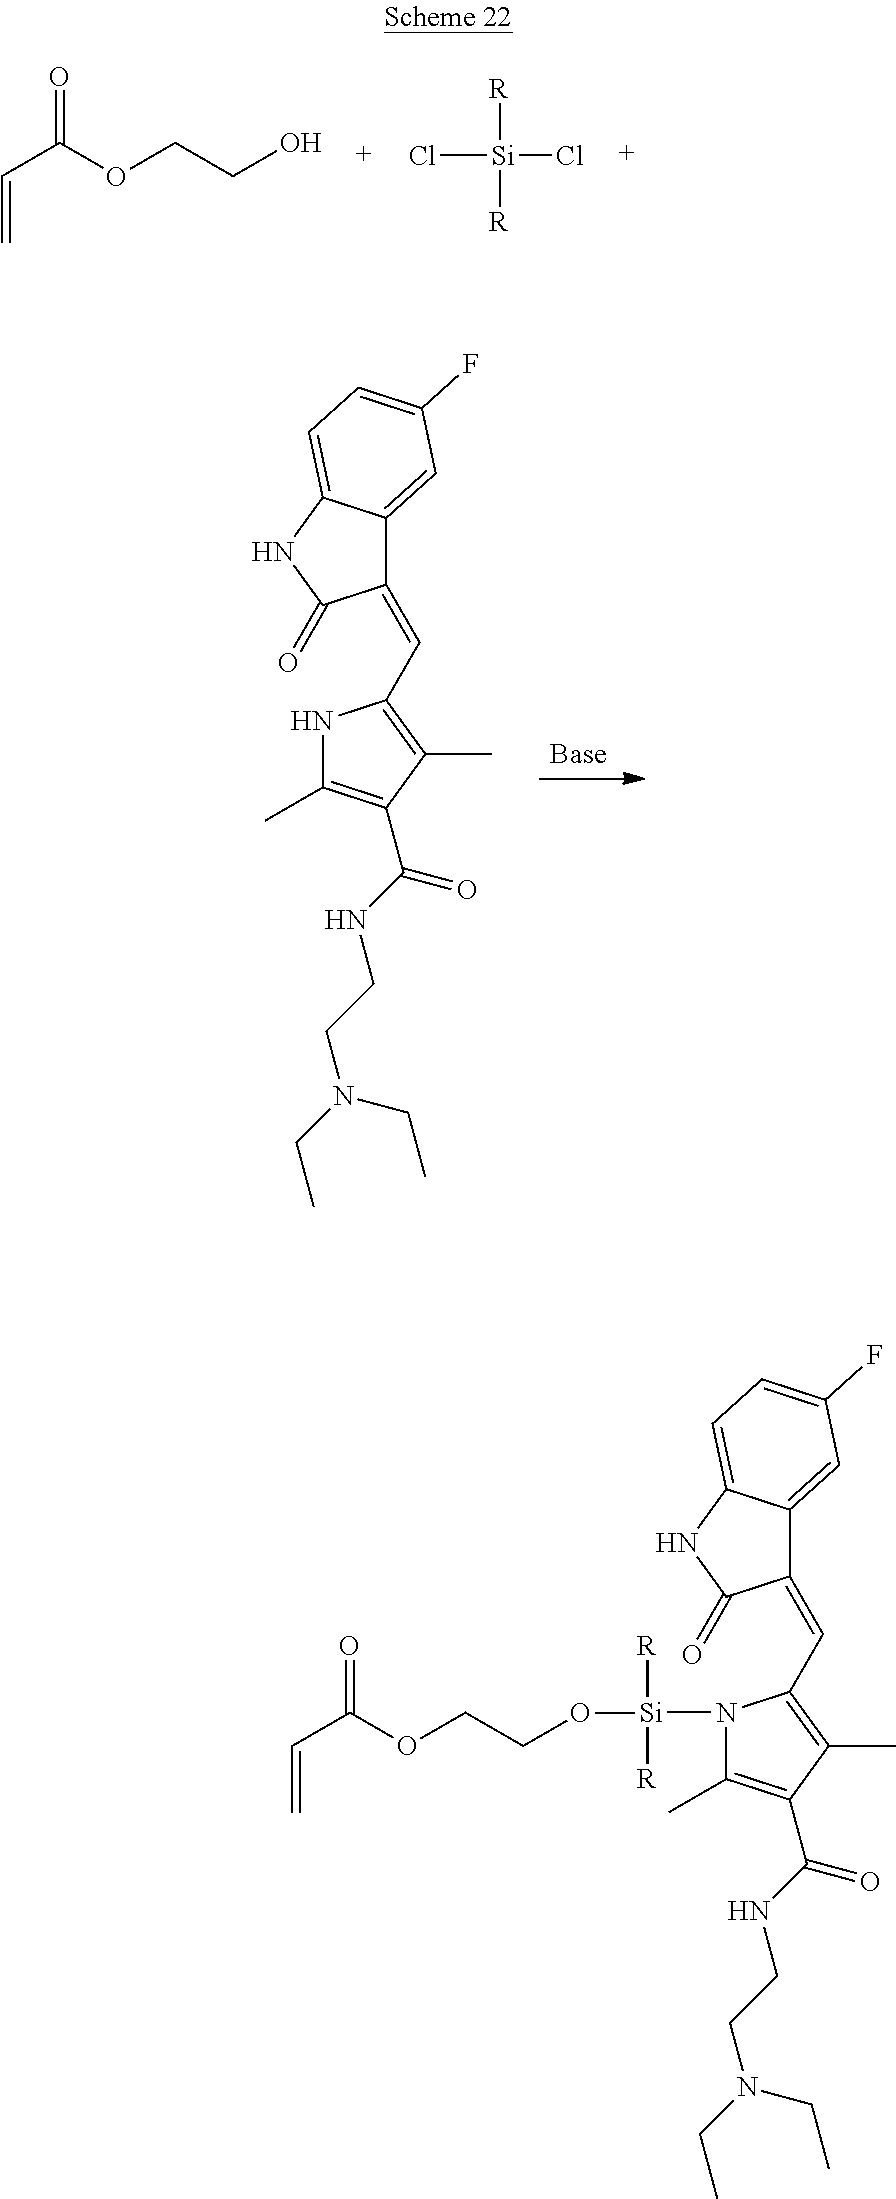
O=C(OCCO)C=C.Cl[Si]([R])(Cl)[R].C1(=CC2=C(C)C(C(NCCN(CC)CC)=O)=C(C)N2)C2=CC(F)=CC=C2NC1=O.C1(=CC2=C(C)C(C(NCCN(CC)CC)=O)=C(C)N2[Si]([R])([R])OCCOC(C=C)=O)C2=CC(F)=CC=C2NC1=O
